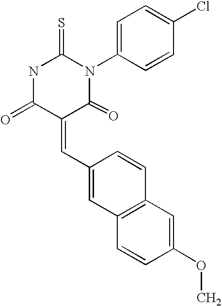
N1C(=O)C(=CC2=CC3=C(C=C2)C=C(OC)C=C3)C(=O)N(C2=CC=C(Cl)C=C2)C1=S
